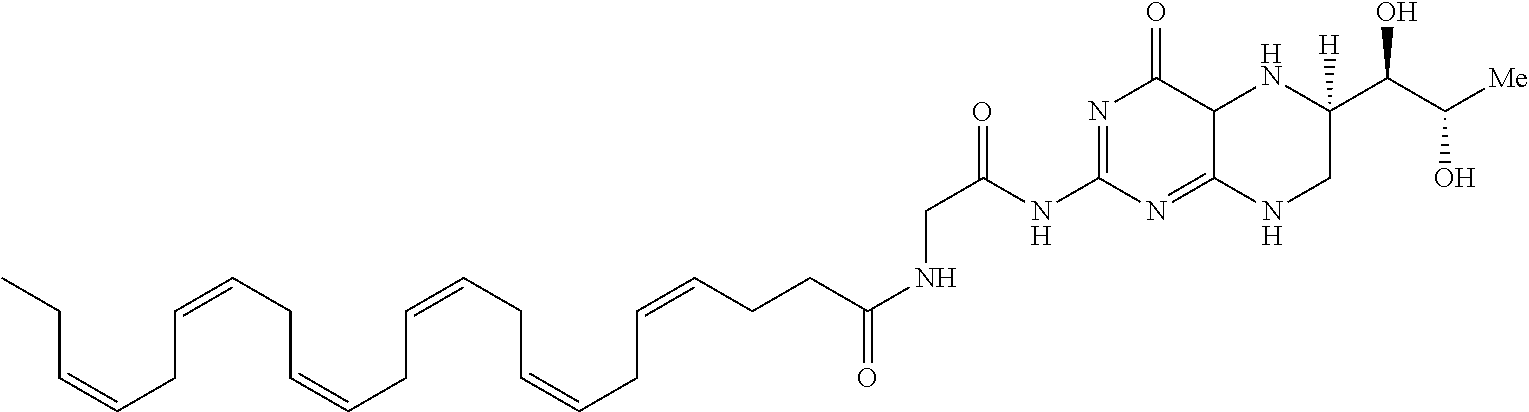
C(NC1=NC(=O)C2C(=N1)NCC(C(C([Me])O)O)([H])N2)(=O)CNC(=O)CCC=CCC=CCC=CCC=CCC=CCC=CCC
